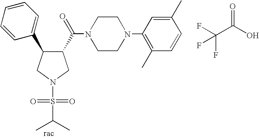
O=C(O)C(F)(F)F.C1(C(N2CCN(C3=C(C)C=CC(C)=C3)CC2)=O)C(C2=CC=CC=C2)CN(S(C(C)C)(=O)=O)C1
